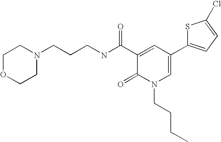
C(CN1CCOCC1)CNC(C1=CC(C2=CC=C(Cl)S2)=CN(CCCC)C1=O)=O
